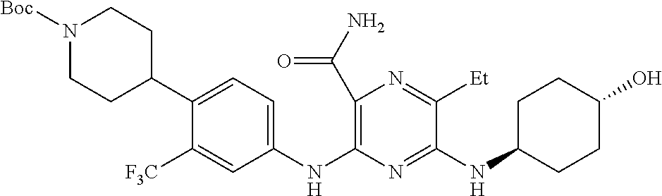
C1(C(N)=O)=C(NC2=CC=C(C3CCN([Boc])CC3)C([F3C])=C2)N=C(NC2CCC(O)CC2)C([Et])=N1
